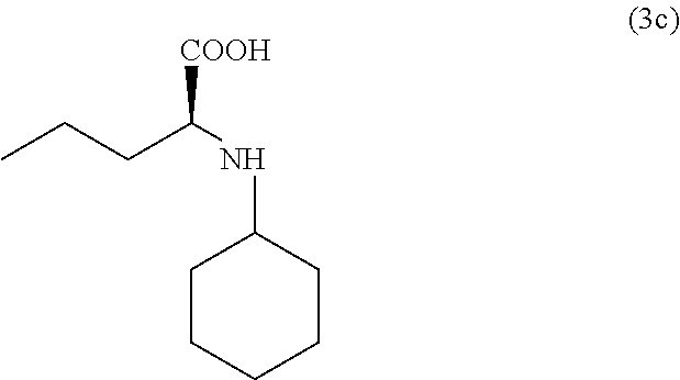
[COOH]C(NC1CCCCC1)CCC
